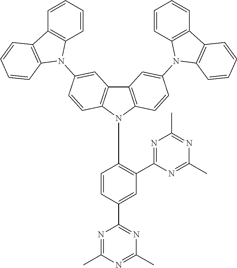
C1=C(C2=NC(C)=NC(C)=N2)C=CC(N2C3=C(C4=C2C=CC(N2C5=C(C6=C2C=CC=C6)C=CC=C5)=C4)C=C(N2C4=C(C5=C2C=CC=C5)C=CC=C4)C=C3)=C1C1=NC(C)=NC(C)=N1
